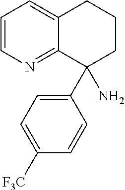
C1=CN=C2C(=C1)CCCC2(N)C1=CC=C([F3C])C=C1
